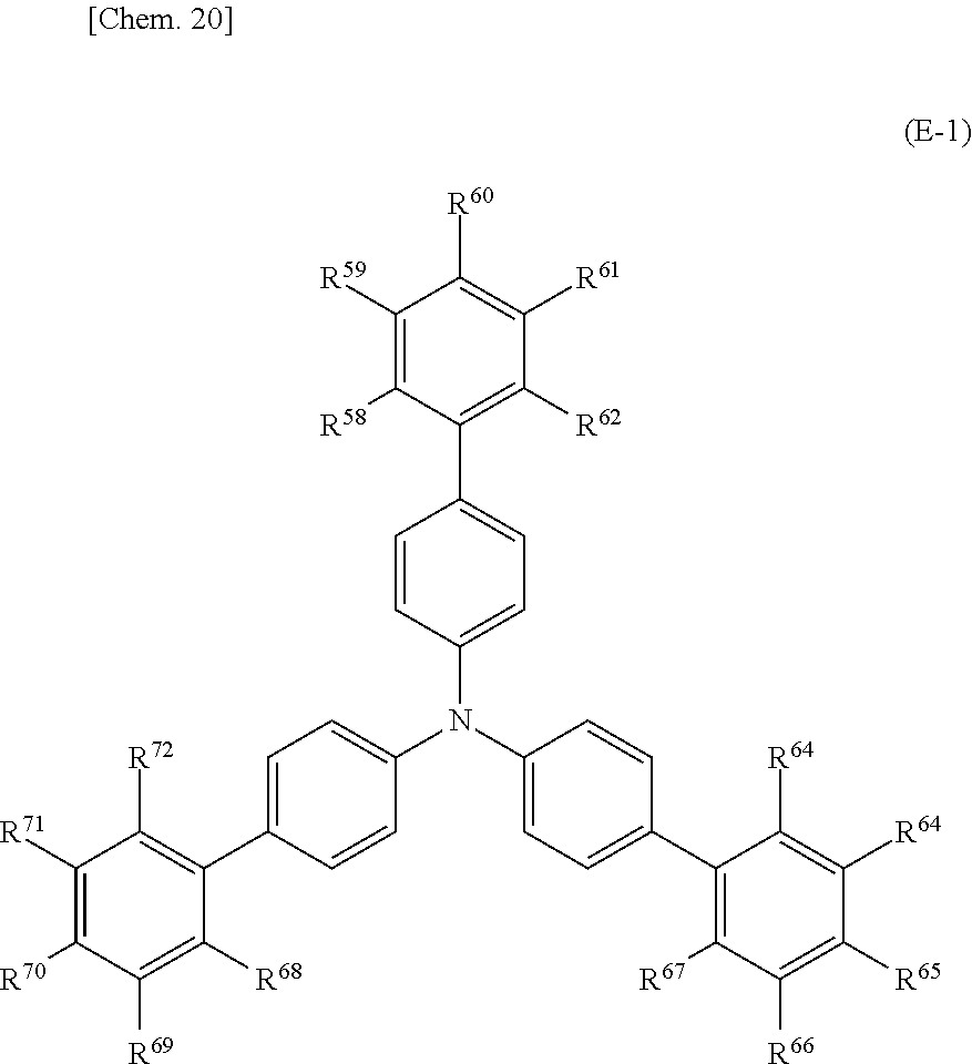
C1([R59])=C([R58])C(C2=CC=C(N(C3=CC=C(C4=C([R67])C([R66])=C([R65])C([R64])=C4[R64])C=C3)C3=CC=C(C4=C([R72])C([R71])=C([R70])C([R69])=C4[R68])C=C3)C=C2)=C([R62])C([R61])=C1[R60]
